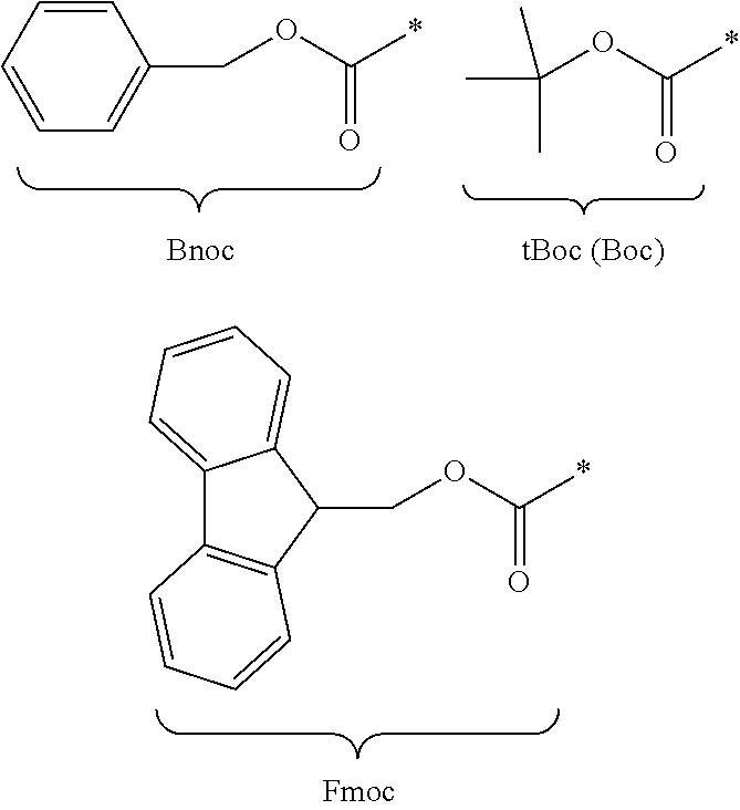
C1=CC=CC=C1COC(*)=O.C(OC(*)=O)(C)(C)C.C12=CC=CC=C1C(COC(*)=O)C1=C2C=CC=C1
